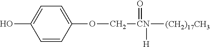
C1=CC(OC[CN](=O)([(CH2)17CH3])[H])=CC=C1O
